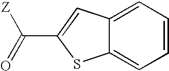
C12=CC=CC=C1SC(C([Z])=O)=C2
